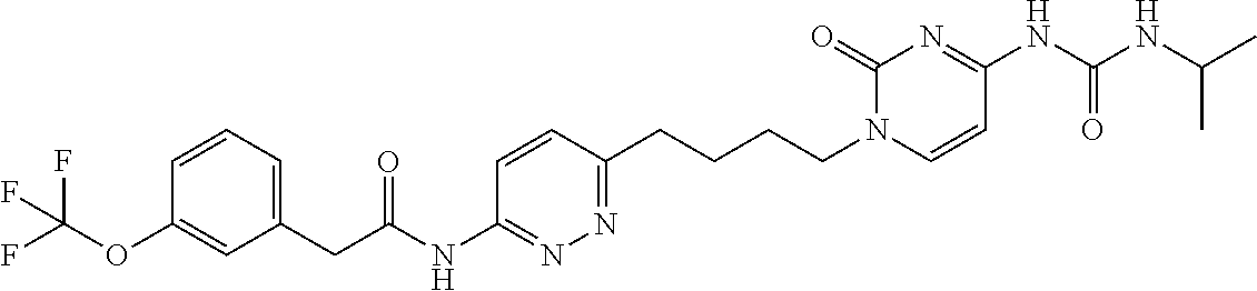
C1=CC=C(CC(=O)NC2=NN=C(CCCCN3C=CC(NC(NC(C)C)=O)=NC3=O)C=C2)C=C1OC(F)(F)F
